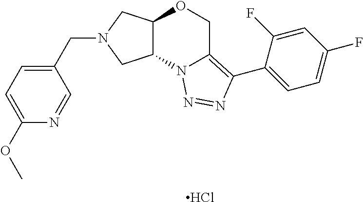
Cl.C(N1CC2C(C1)N1C(=C(C3=CC=C(F)C=C3F)N=N1)CO2)C1=CC=C(OC)N=C1
